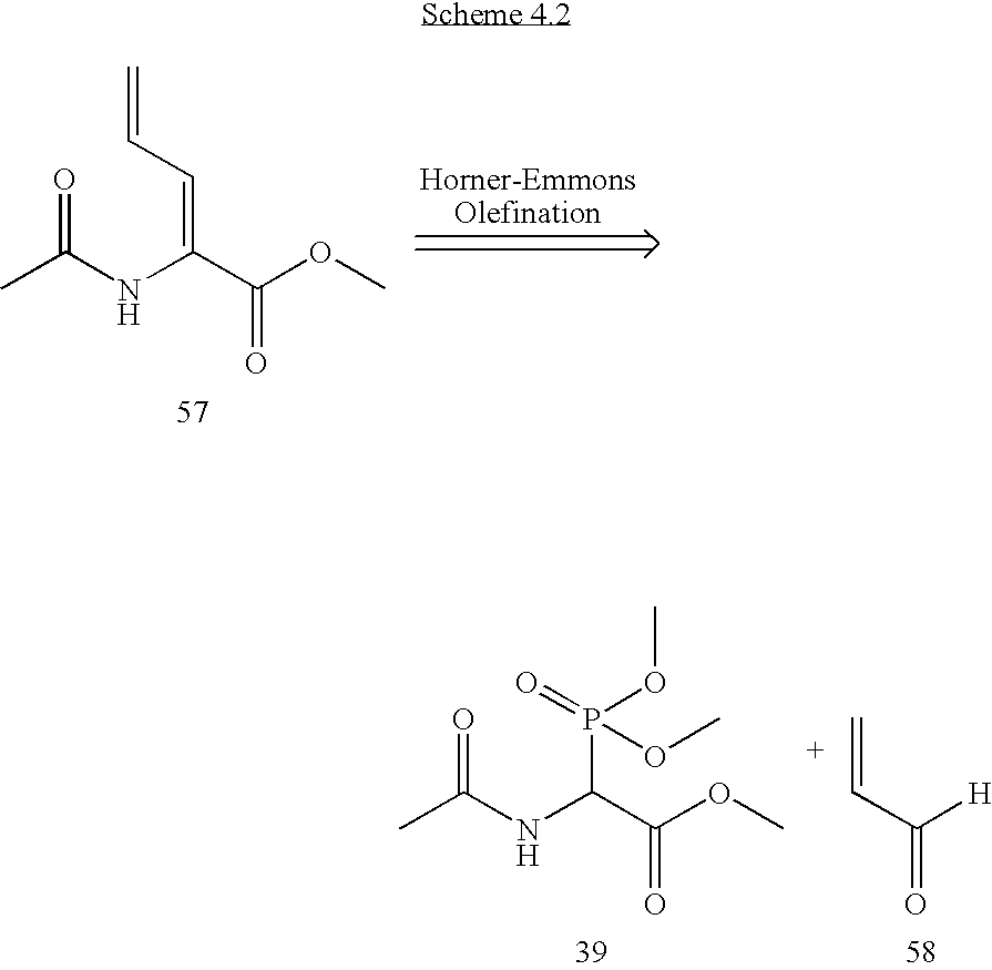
CC(NC(C(OC)=O)=CC=C)=O.CC(NC(C(OC)=O)P(=O)(OC)OC)=O.C(C([H])=O)=C
